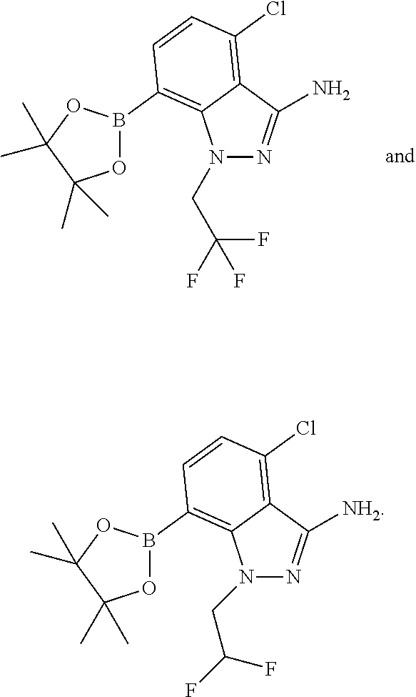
N1(CC(F)(F)F)N=C(N)C2=C(Cl)C=CC(B3OC(C)(C)C(C)(C)O3)=C12.N1(CC(F)F)N=C([NH2])C2=C(Cl)C=CC(B3OC(C)(C)C(C)(C)O3)=C12
